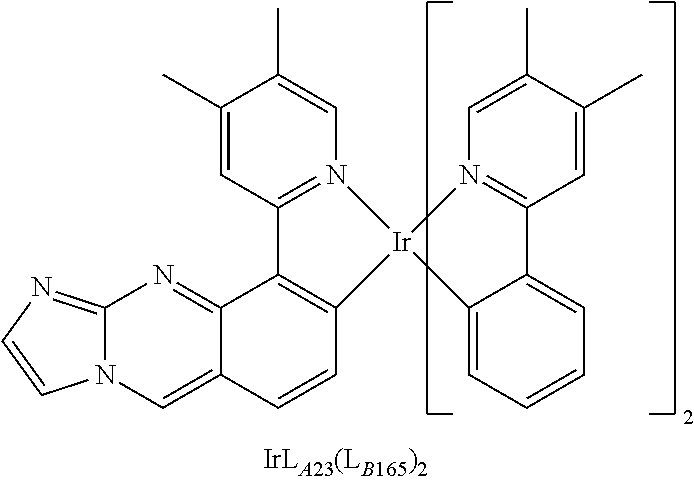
C1(C)=CC2=N(C=C1C)[Ir]1(C3=C2C2=NC4=NC=CN4C=C2C=C3)N2=C(C=C(C)C(C)=C2)C2=CC=CC=C21
